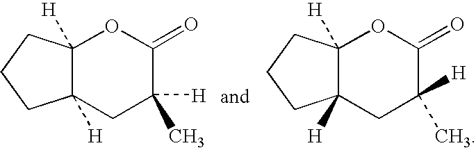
C12([H])C([H])(CC([H])(C)C(=O)O1)CCC2.C12([H])C([H])(CC([H])(C)C(=O)O1)CCC2
